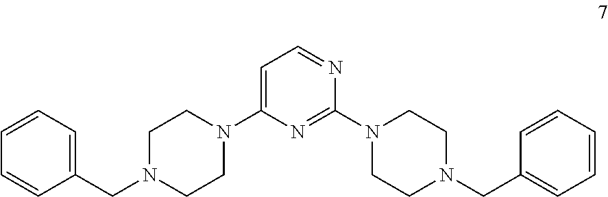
C1=CC(CN2CCN(C3=CC=NC(N4CCN(CC5=CC=CC=C5)CC4)=N3)CC2)=CC=C1
